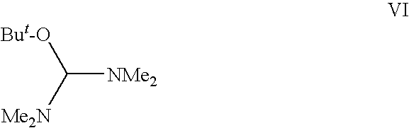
C([NMe2])([Me2N])[But-O]
